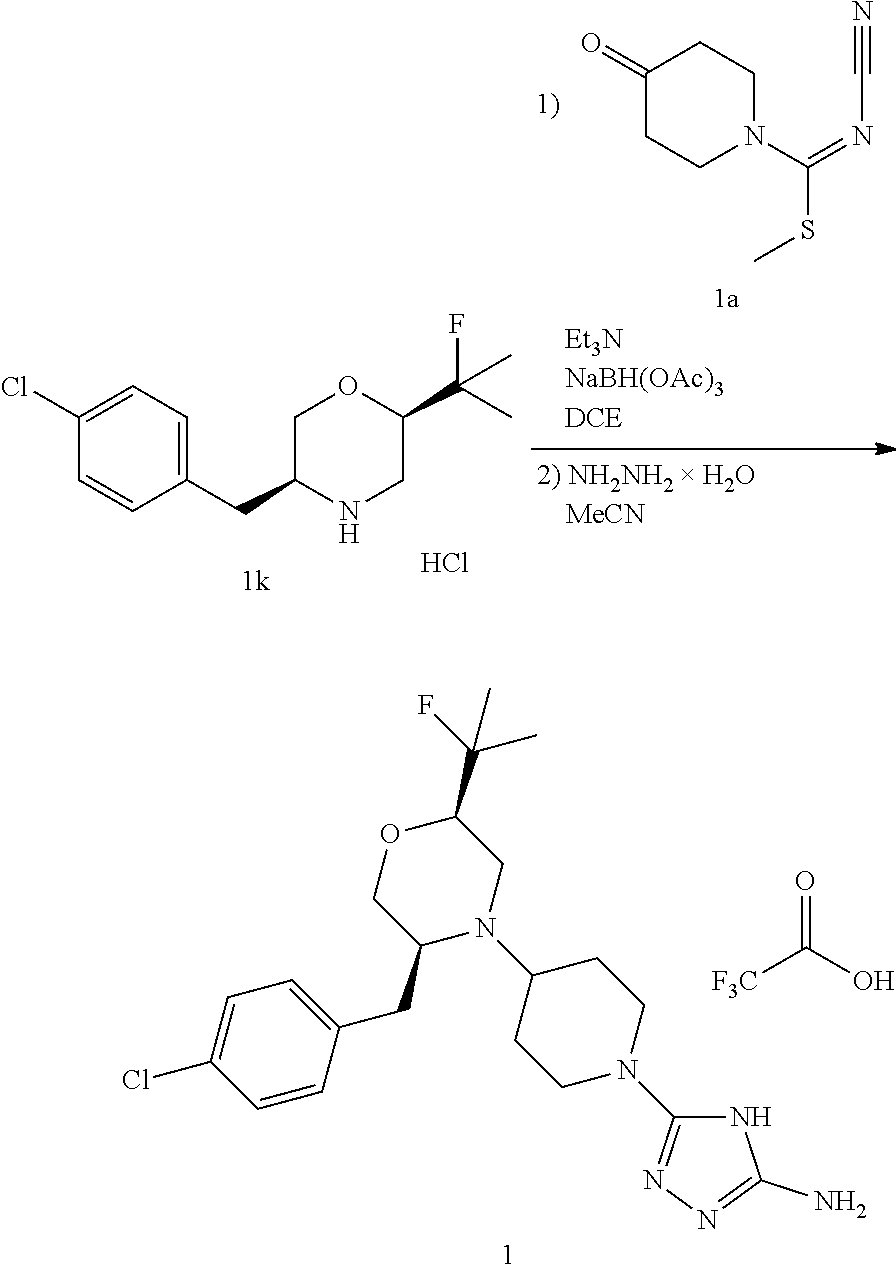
C1(=O)CCN(C(=NC#N)SC)CC1.C1(Cl)=CC=C(CC2COC(C(C)(F)C)CN2)C=C1.Cl.O=C(O)[F3C].C1=CC(CC2N(C3CCN(C4=NN=C(N)N4)CC3)CC(C(F)(C)C)OC2)=CC=C1Cl
